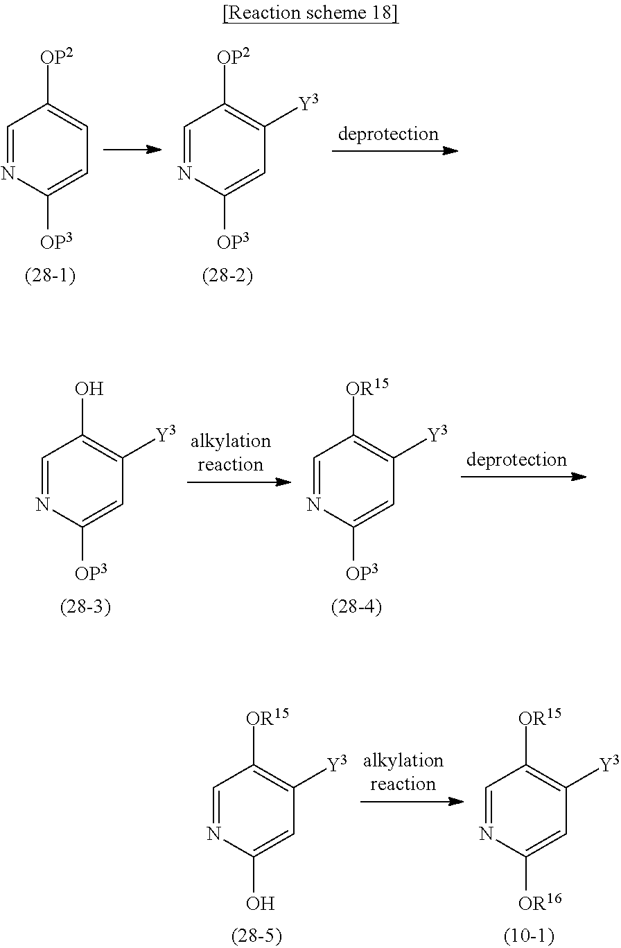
C1=NC([OP3])=CC=C1[OP2].C1=NC([OP3])=CC([Y3])=C1[OP2].C1=NC([OP3])=CC([Y3])=C1O.C1=NC([OP3])=CC([Y3])=C1[OR15].C1=NC(O)=CC([Y3])=C1[OR15].C1=NC([OR16])=CC([Y3])=C1[OR15]
